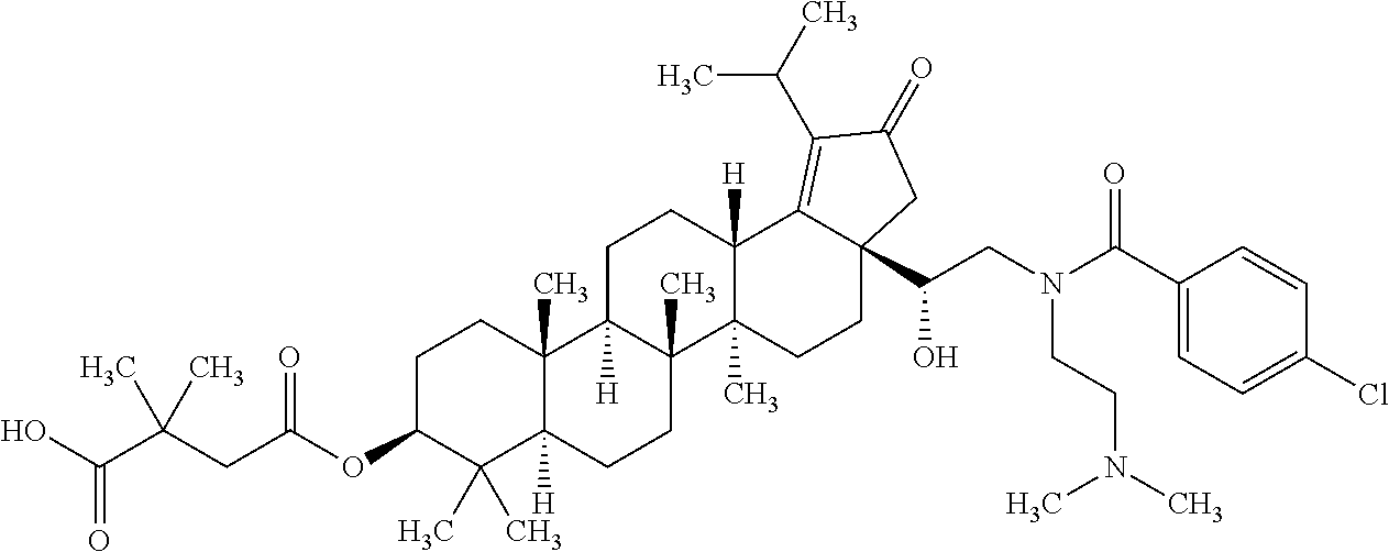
C1C(OC(CC(C(O)=O)(C)C)=O)C(C)(C)C2([H])C(C)(C1)C1([H])C(C)(CC2)C2(C)C([H])(CC1)C1=C(C(C)C)C(=O)CC1(C(CN(C(C1=CC=C(Cl)C=C1)=O)CCN(C)C)O)CC2
